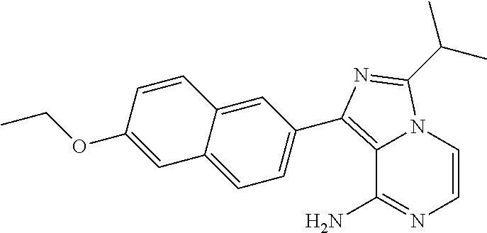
C12=C(C3=CC=C4C(=C3)C=CC(OCC)=C4)N=C(C(C)C)N1C=CN=C2N
